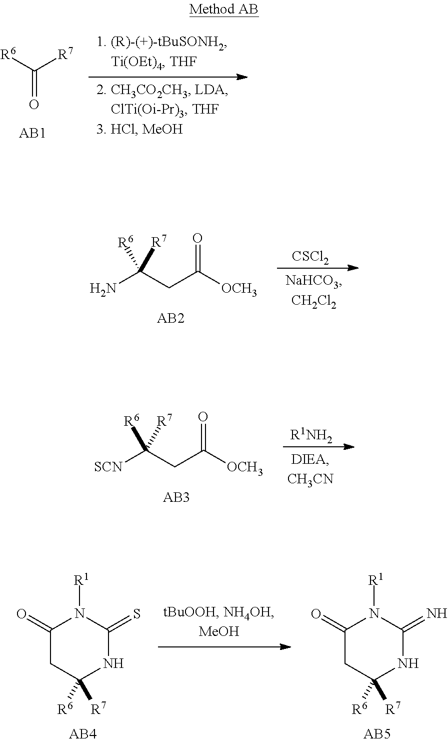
[R6]C([R7])=O.NC(CC([OCH3])=O)([R6])[R7].[CSCl2].[SCN]C(CC([OCH3])=O)([R6])[R7].[R1NH2].C1(=O)CC([R6])([R7])NC(=S)N1[R1].C1(=O)CC([R6])([R7])NC(=N)N1[R1]
